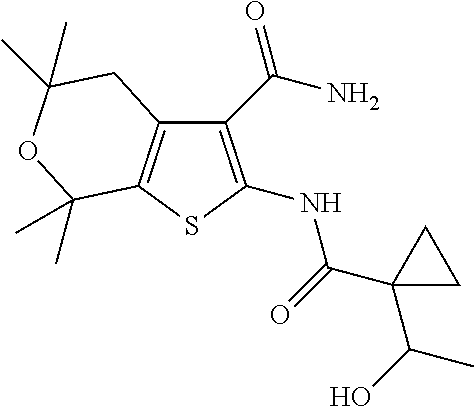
C1(C(N)=O)=C(NC(=O)C2(C(O)C)CC2)SC2=C1CC(C)(C)OC2(C)C
